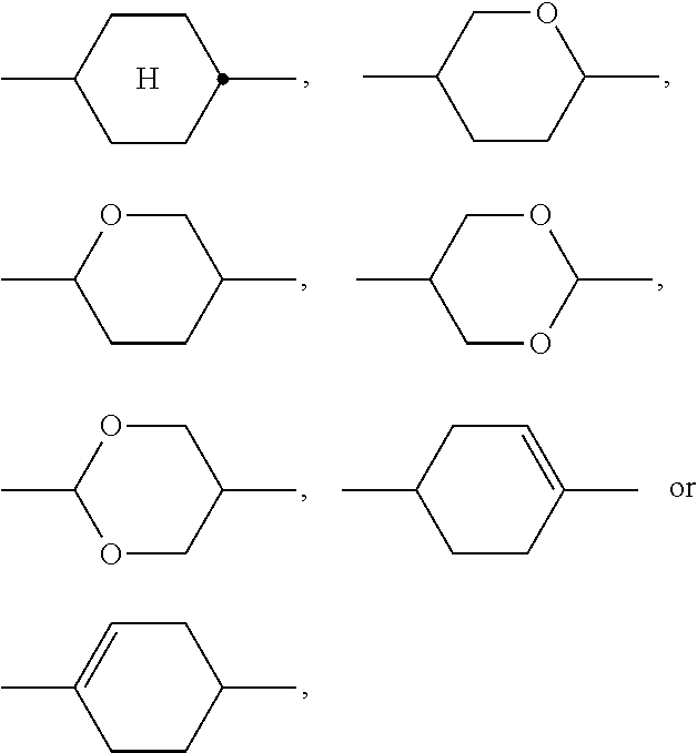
C1C=C(C)CCC1C.C1OC(C)CCC1C.O1CC(C)COC1C.C1OC(C)OCC1C.C1=C(C)CCC(C)C1.C1CC(C)CCC1C.[H].O1CC(C)CCC1C
